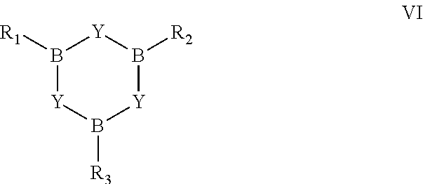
B1([R1])[Y]B([R3])[Y]B([R2])[Y]1
